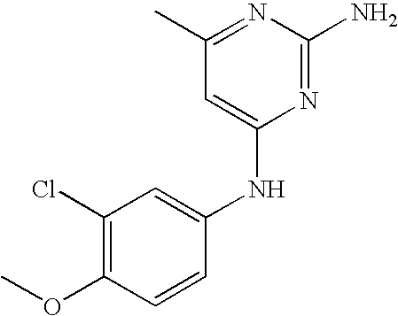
C1(Cl)=C(OC)C=CC(NC2=CC(C)=NC(N)=N2)=C1
